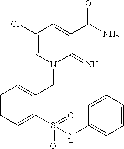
C1(Cl)=CN(CC2=CC=CC=C2S(=O)(=O)NC2=CC=CC=C2)C(=N)C(C(N)=O)=C1
